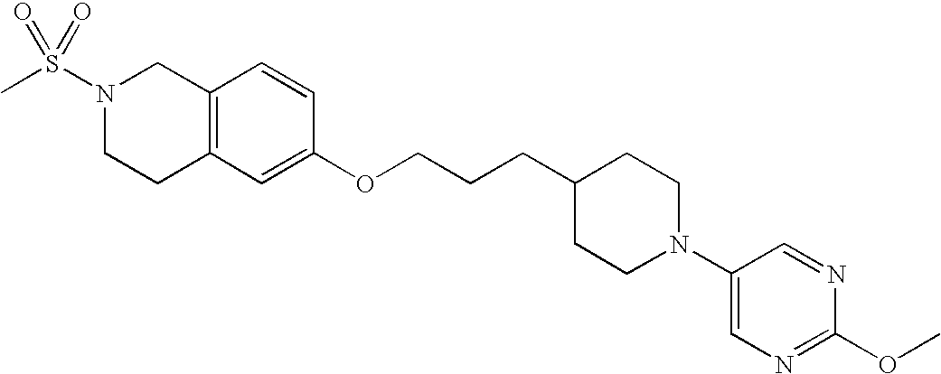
C12=C(C=C(OCCCC3CCN(C4=CN=C(OC)N=C4)CC3)C=C1)CCN(S(C)(=O)=O)C2
